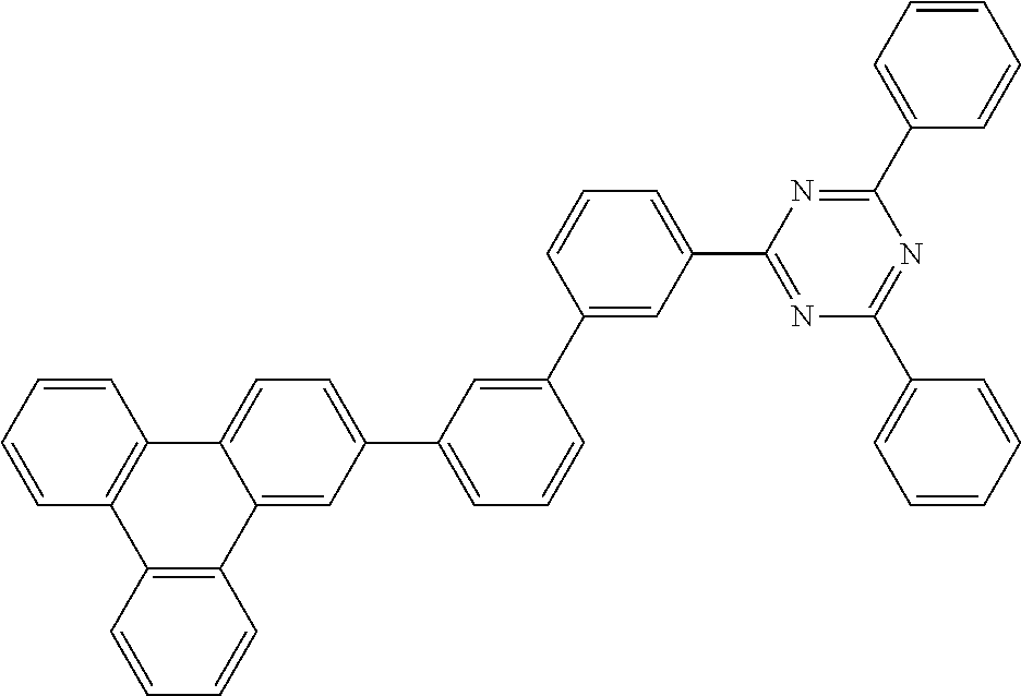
C12=C(C3=CC(C4=CC=CC(C5=CC(C6=NC(C7=CC=CC=C7)=NC(C7=CC=CC=C7)=N6)=CC=C5)=C4)=CC=C3C3=C1C=CC=C3)C=CC=C2
